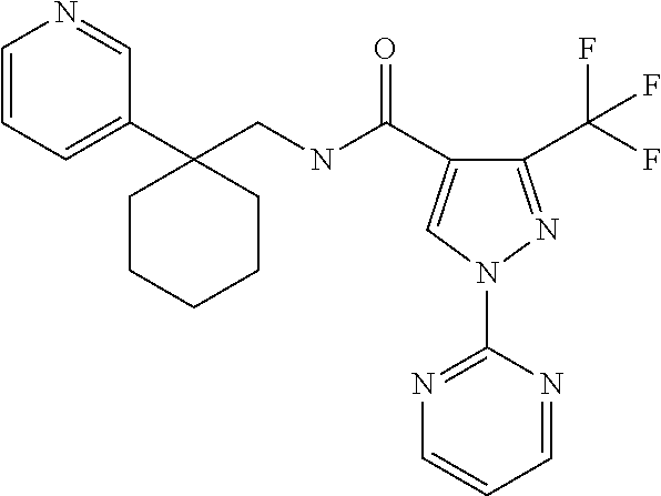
C(NC(=O)C1=CN(C2=NC=CC=N2)N=C1C(F)(F)F)C1(C2=CC=CN=C2)CCCCC1
